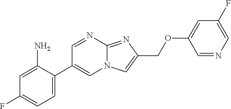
C1(N)=CC(F)=CC=C1C1=CN2C(=NC(COC3=CC(F)=CN=C3)=C2)N=C1
